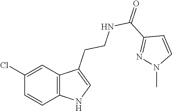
C12=C(C=C(Cl)C=C1)C(CCNC(C1=NN(C)C=C1)=O)=CN2
